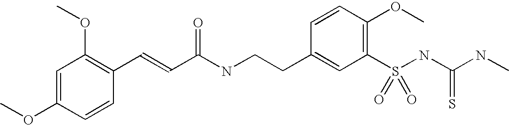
C1=C(OC)C=CC(C=CC(NCCC2=CC(S(NC(NC)=S)(=O)=O)=C(OC)C=C2)=O)=C1OC
